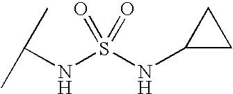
N(S(NC(C)C)(=O)=O)C1CC1
